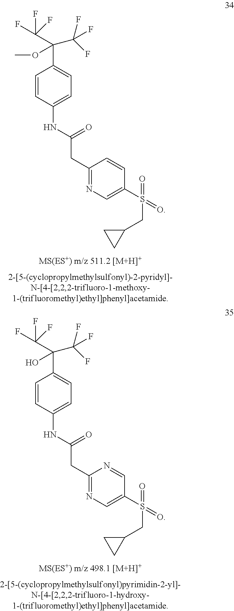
C1=CC(NC(CC2=NC=C(S(CC3CC3)(=O)=O)C=C2)=O)=CC=C1C(C(F)(F)F)(C(F)(F)F)OC.C1=CC(NC(CC2=NC=C(S(CC3CC3)(=O)=O)C=N2)=O)=CC=C1C(C(F)(F)F)(C(F)(F)F)O
